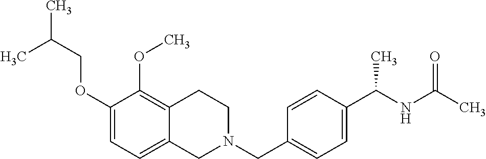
C1(OCC(C)C)=CC=C2C(=C1OC)CCN(CC1=CC=C(C(NC(C)=O)C)C=C1)C2
